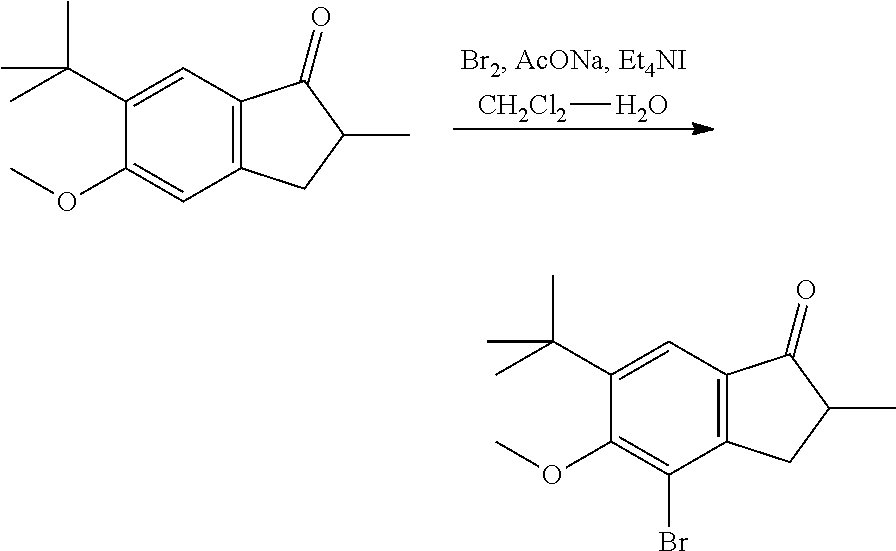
[CH2Cl2]O.C12=C(C=C(C(C)(C)C)C(OC)=C1)C(=O)C(C)C2.C12=C(C=C(C(C)(C)C)C(OC)=C1Br)C(=O)C(C)C2
